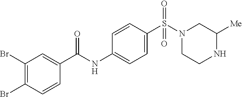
C1(Br)=C(Br)C=CC(C(NC2=CC=C(S(N3CCNC([Me])C3)(=O)=O)C=C2)=O)=C1
